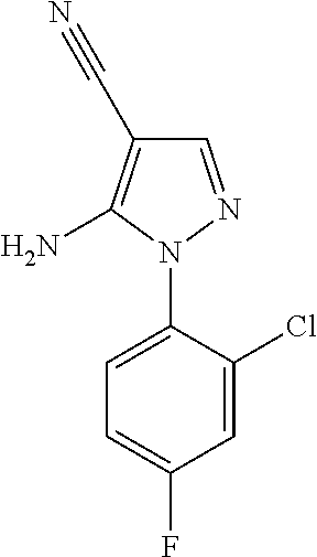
C1=C(N2N=CC(C#N)=C2N)C(Cl)=CC(F)=C1
